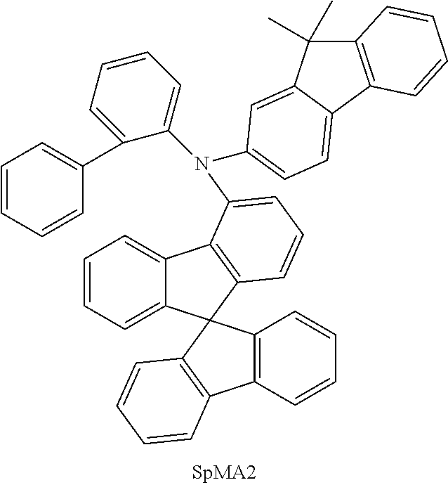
C12=C(C=CC=C1)C1=C(C=CC=C1)C21C2=CC=CC=C2C2=C1C=CC=C2N(C1=CC=CC=C1C1=CC=CC=C1)C1=CC=C2C(=C1)C(C)(C)C1=C2C=CC=C1
